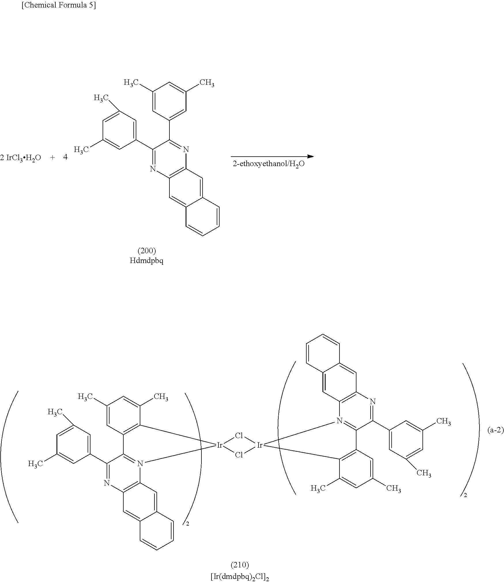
C1=C(C)C=C(C2=NC3=C(N4=C2C2=C(C(C)=CC(C)=C2)[Ir]42Cl[Ir]4(Cl2)N2=C(C(C5=CC(C)=CC(C)=C5)=NC5=C2C=C2C(=C5)C=CC=C2)C2=C4C(C)=CC(C)=C2)C=C2C(=C3)C=CC=C2)C=C1C.C1=C(C)C=C(C2=NC3=C(N=C2C2=CC(C)=CC(C)=C2)C=C2C(=C3)C=CC=C2)C=C1C.[2 IrCl3H2O]
